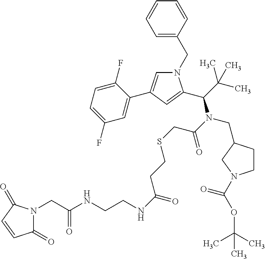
N1(CC2=CC=CC=C2)C=C(C2=CC(F)=CC=C2F)C=C1C(C(C)(C)C)N(C(=O)CSCCC(=O)NCCNC(=O)CN1C(=O)C=CC1=O)CC1CCN(C(=O)OC(C)(C)C)C1
